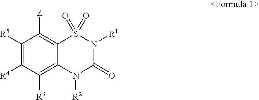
C1([R5])=C([R4])C([R3])=C2C(=C1[Z])S(=O)(=O)N([R1])C(=O)N2[R2]
